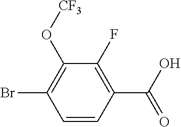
C1(F)=C(C(O)=O)C=CC(Br)=C1O[CF3]
